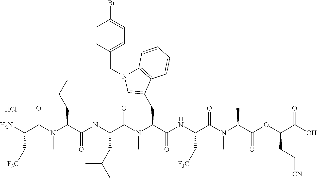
Cl.C1=CC(CN2C=C(CC(N(C)C(=O)C(NC(C(N(C(C(N)C[F3C])=O)C)CC(C)C)=O)CC(C)C)C(=O)NC(C(N(C(C(OC(C(O)=O)CC[CN])=O)C)C)=O)C[F3C])C3=C2C=CC=C3)=CC=C1Br
